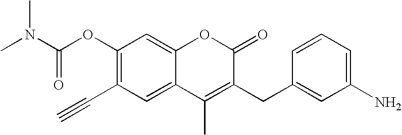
C1(OC(N(C)C)=O)=C(C#C)C=C2C(=C1)OC(=O)C(CC1=CC(N)=CC=C1)=C2C
